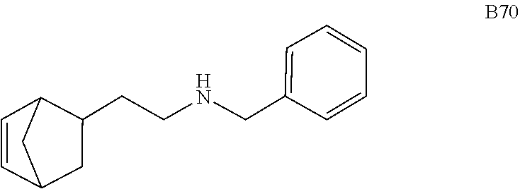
C1=CC=CC(CNCCC2C3C=CC(C2)C3)=C1
